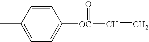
C1=CC(C)=CC=C1[OC](C=C)=O
